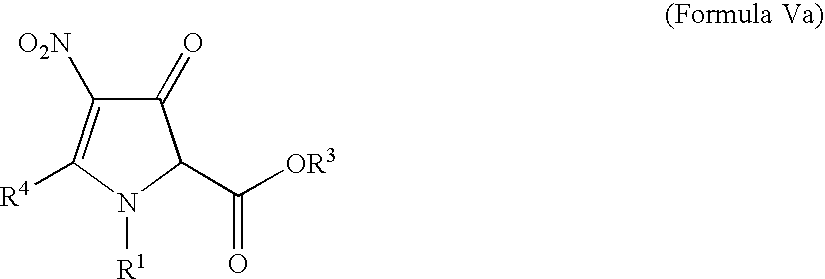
C1(=O)C([O2N])=C([R4])N([R1])C1C([OR3])=O
